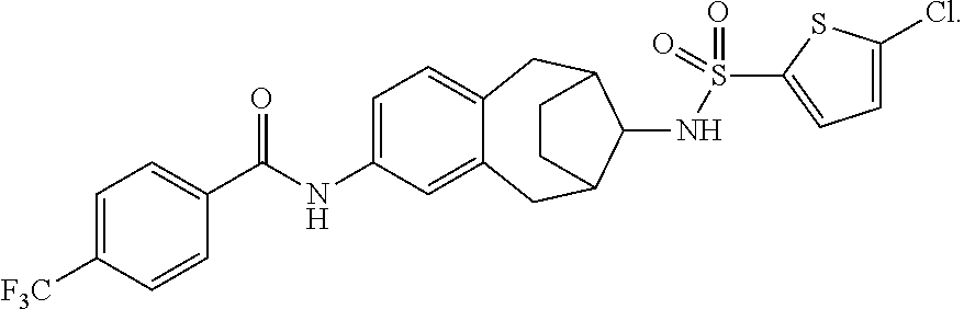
C1(NC(C2=CC=C([F3C])C=C2)=O)=CC=C2C(=C1)CC1C(NS(=O)(=O)C3=CC=C(Cl)S3)C(C2)CC1
